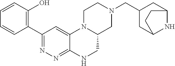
N1(CC2CC3NC(C2)CC3)CC2N(CC1)C1=CC(C3=C(O)C=CC=C3)=NN=C1NC2
